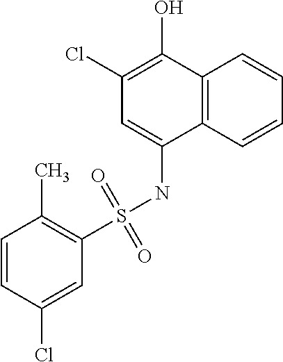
C1(C)=C(S(NC2=CC(Cl)=C(O)C3=C2C=CC=C3)(=O)=O)C=C(Cl)C=C1
